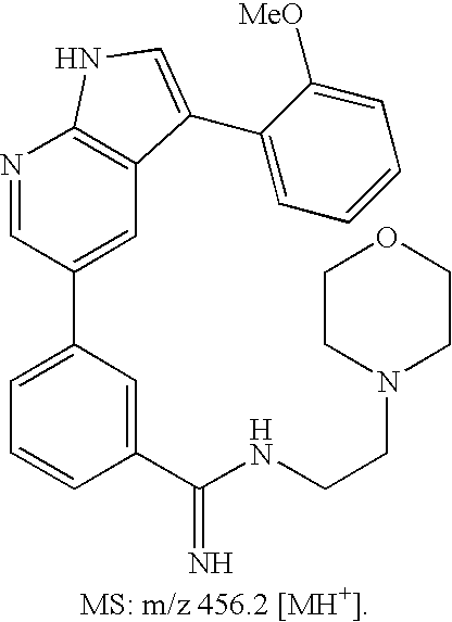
C1=C(C2=CC3=C(N=C2)NC=C3C2=CC=CC=C2[MeO])C=C(C(NCCN2CCOCC2)=N)C=C1
